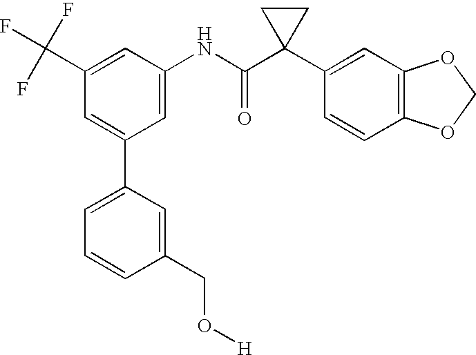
C1(C2=CC(C(F)(F)F)=CC(NC(C3(C4=CC5=C(C=C4)OCO5)CC3)=O)=C2)=CC=CC(CO[H])=C1
